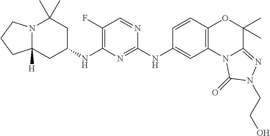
N12C([H])(CC(NC3=C(F)C=NC(NC4=CC5=C(C=C4)OC(C)(C)C4=NN(CCO)C(=O)N54)=N3)CC1(C)C)CCC2
